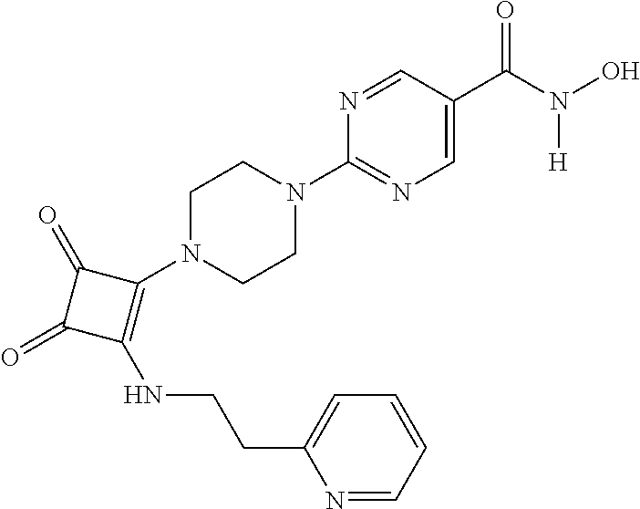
C1(N2CCN(C3=NC=C(C(N(O)[H])=O)C=N3)CC2)=C(NCCC2=CC=CC=N2)C(=O)C1=O
